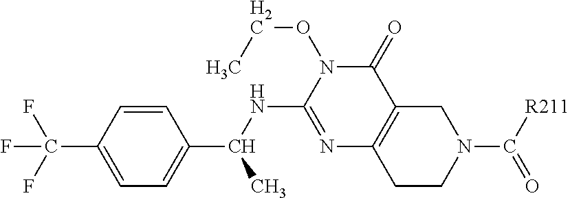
C1(C(F)(F)F)=CC=C(C(NC2=NC3=C(C(=O)N2OCC)CN(C([R211])=O)CC3)C)C=C1
